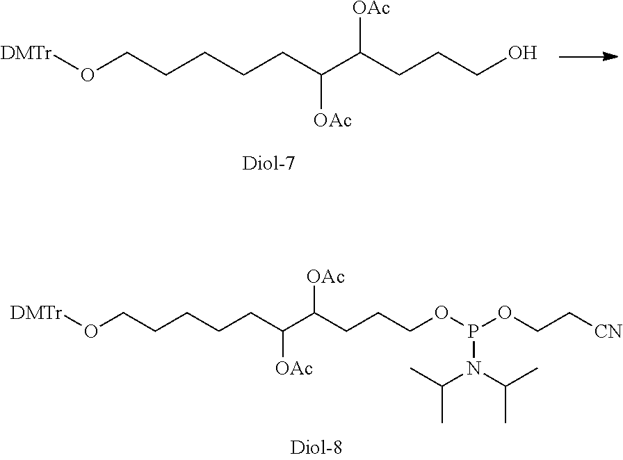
[DMTr]OCCCCCC(C(CCCO)[OAc])[OAc].[DMTr]OCCCCCC(C(CCCOP(OCC[CN])N(C(C)C)C(C)C)[OAc])[OAc]
